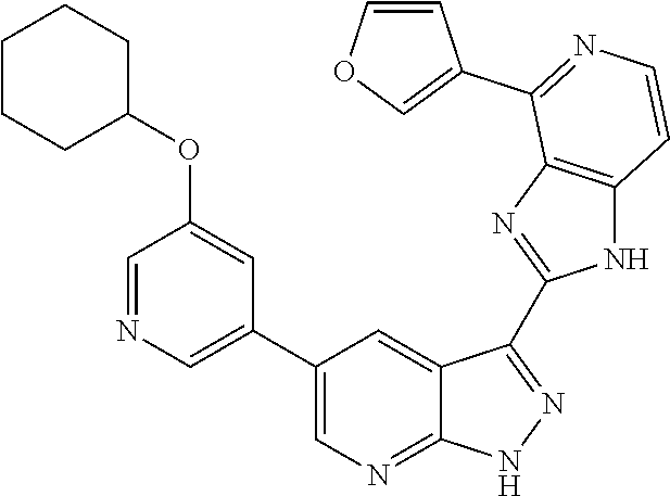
C1=NC=C(C2=CN=C3C(=C2)C(C2=NC4=C(N2)C=CN=C4C2=COC=C2)=N[N H]3)C=C1OC1CCCCC1
